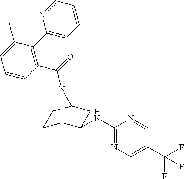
C1C2C(NC3=NC=C(C(F)(F)F)C=N3)CC(C1)N2C(=O)C1=C(C2=CC=CC=N2)C(C)=CC=C1
